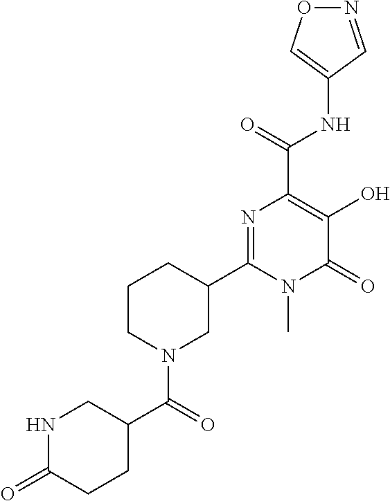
O1N=CC(NC(C2=C(O)C(=O)N(C)C(C3CCCN(C(=O)C4CNC(=O)CC4)C3)=N2)=O)=C1
